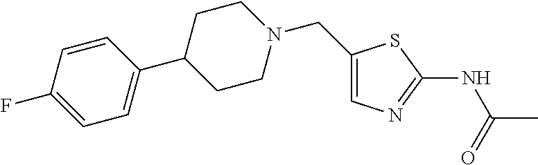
C1(CN2CCC(C3=CC=C(F)C=C3)CC2)=CN=C(NC(C)=O)S1
